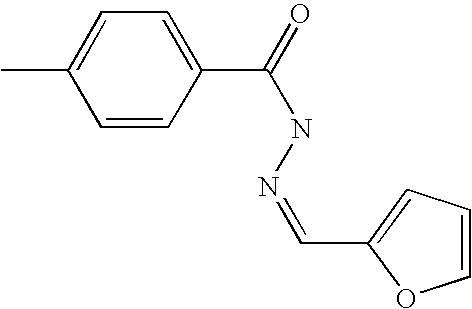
C1=CC(C(=O)NN=CC2=CC=CO2)=CC=C1C
